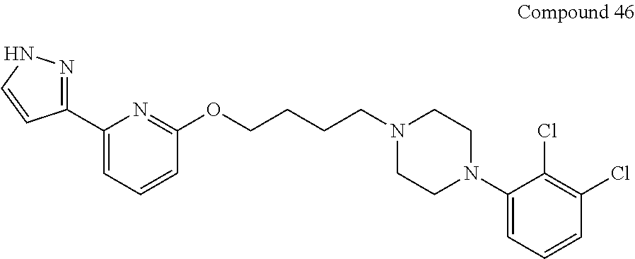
C1(C2=NNC=C2)=CC=CC(OCCCCN2CCN(C3=CC=CC(Cl)=C3Cl)CC2)=N1
